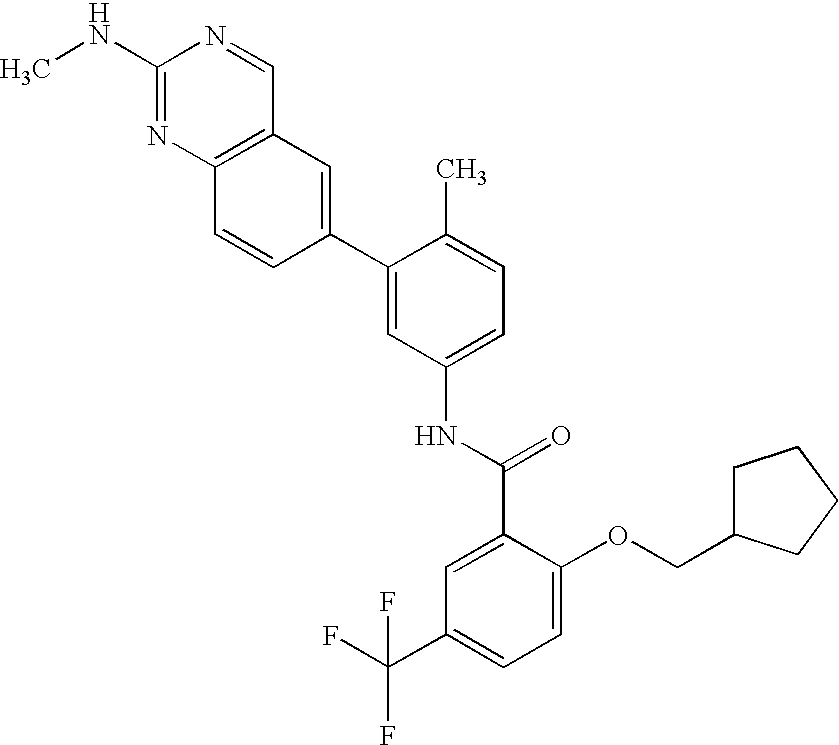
C1(NC)=NC2=C(C=N1)C=C(C1=CC(NC(C3=CC(C(F)(F)F)=CC=C3OCC3CCCC3)=O)=CC=C1C)C=C2
